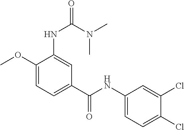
C1(OC)=CC=C(C(NC2=CC=C(Cl)C(Cl)=C2)=O)C=C1NC(=O)N(C)C
